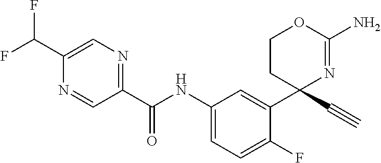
C1(C(NC2=CC=C(F)C(C3(C#C)N=C(N)OCC3)=C2)=O)=NC=C(C(F)F)N=C1
